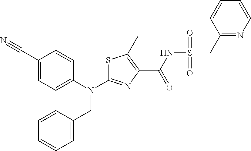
S1C(N(C2=CC=C(C#N)C=C2)CC2=CC=CC=C2)=NC(C(NS(CC2=NC=CC=C2)(=O)=O)=O)=C1C
